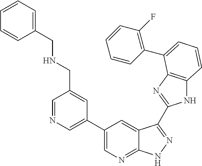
C1(C2=CN=CC(CNCC3=CC=CC=C3)=C2)=CN=C2C(=C1)C(C1=NC3=C(N1)C=CC=C3C1=C(F)C=CC=C1)=NN2
